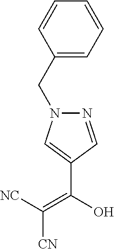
C1(CN2N=CC(C(O)=C([NC])[CN])=C2)=CC=CC=C1
